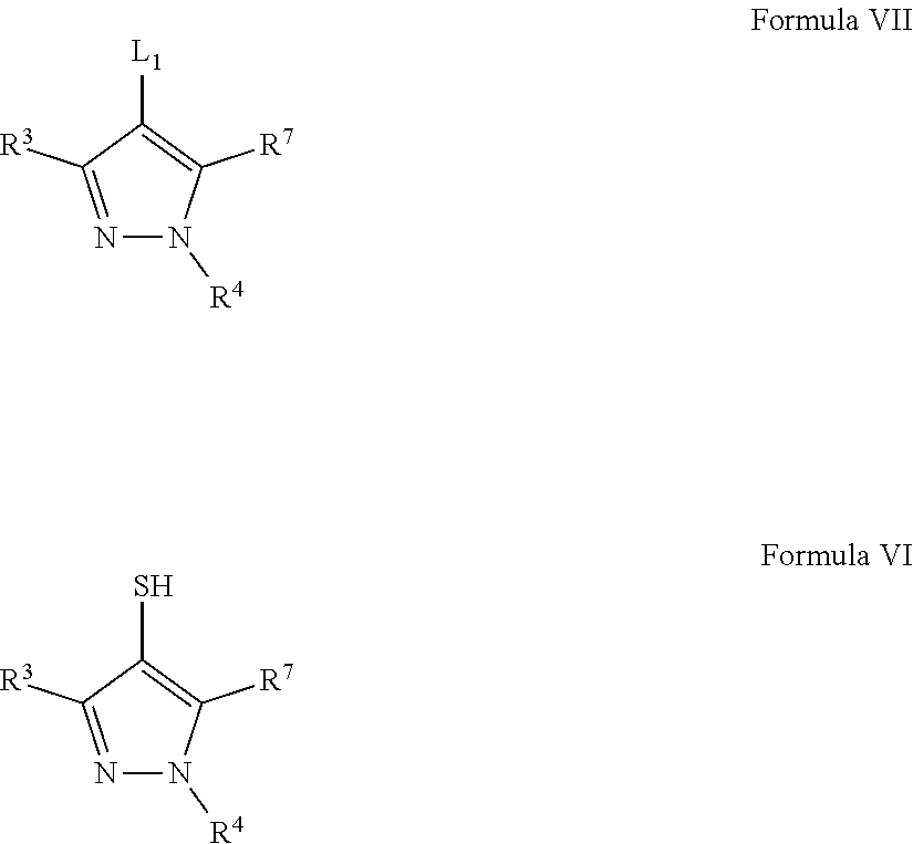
N1=C([R3])C([L1])=C([R7])N1[R4].N1=C([R3])C(S)=C([R7])N1[R4]
